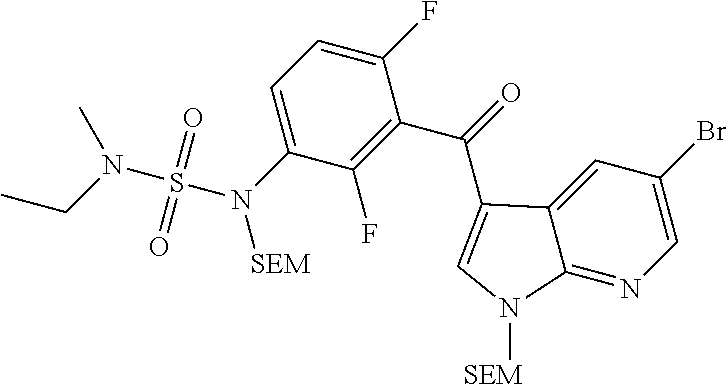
C1=C(Br)C=C2C(=N1)N([SEM])C=C2C(C1=C(F)C(N(S(N(CC)C)(=O)=O)[SEM])=CC=C1F)=O
